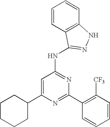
C1=C(C2CCCCC2)N=C(C2=C([CF3])C=CC=C2)N=C1NC1=NNC2=C1C=CC=C2
